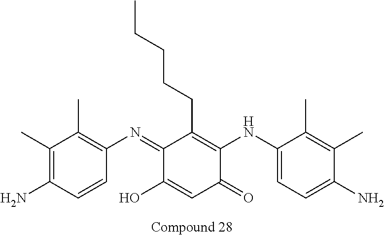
C1(C)=C(N)C=CC(N=C2C(O)=CC(=O)C(NC3=CC=C(N)C(C)=C3C)=C2CCCCC)=C1C
